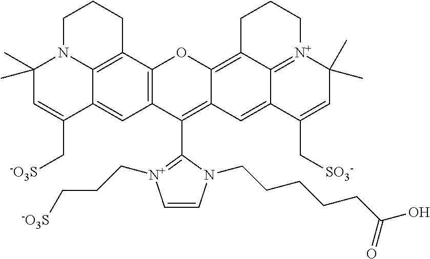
C1(C)(C)C=C(C[SO3-])C2=CC3=C(C4=C2N1CCC4)OC1=C2C4=[N+](C(C)(C)C=C(C[SO3-])C4=CC1=C3C1=[N+](CCC[SO3-])C=CN1CCCCCC(O)=O)CCC2
